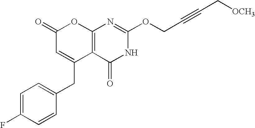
C12=C(C(=O)NC(OCC#CC[OCH3])=N1)C(CC1=CC=C(F)C=C1)=CC(=O)O2
